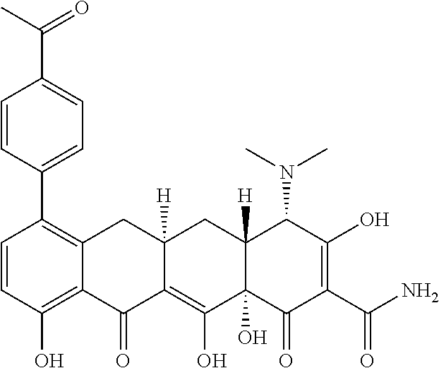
C1=CC(O)=C2C(=C1C1=CC=C(C(=O)C)C=C1)CC1([H])C(=C(O)C3(O)C([H])(C1)C(N(C)C)C(O)=C(C(N)=O)C3=O)C2=O
